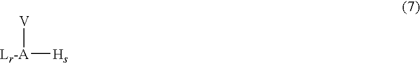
[Lr-A]([Hs])[V]
